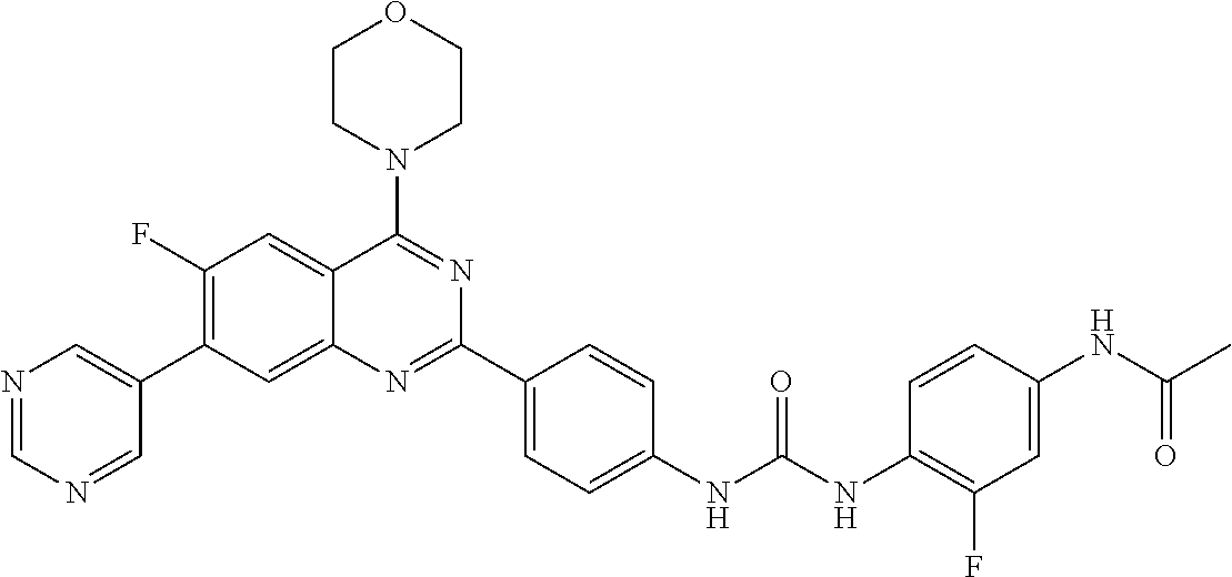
C1(F)=C(C2=CN=CN=C2)C=C2C(=C1)C(N1CCOCC1)=NC(C1=CC=C(NC(NC3=C(F)C=C(NC(C)=O)C=C3)=O)C=C1)=N2
